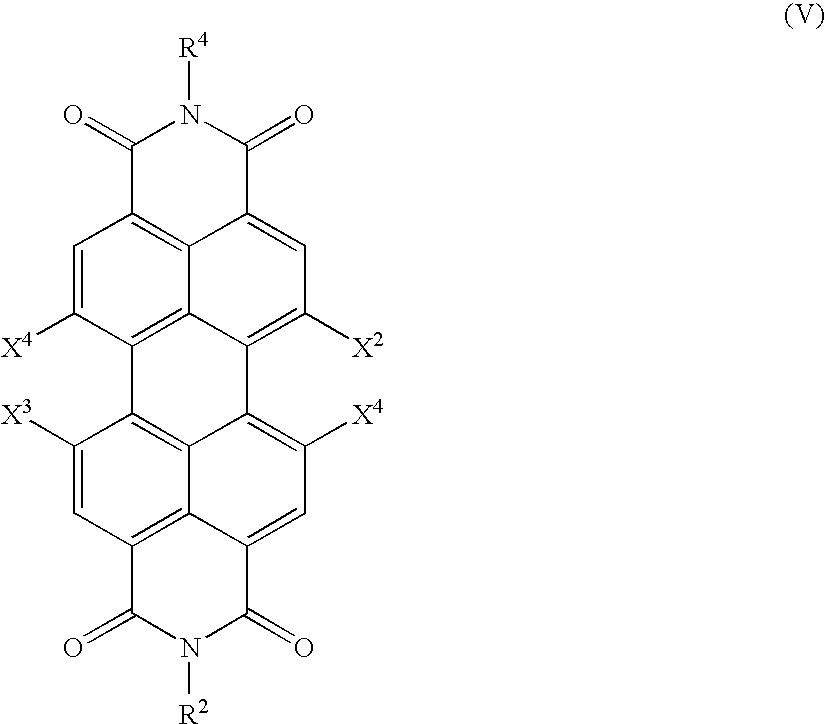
[X4]C1=CC2=C3C4=C1C1=C5C(=C([X4])C=C6C5=C(C=C1[X3])C(=O)N([R2])C6=O)C4=C([X2])C=C3C(=O)N([R4])C2=O
